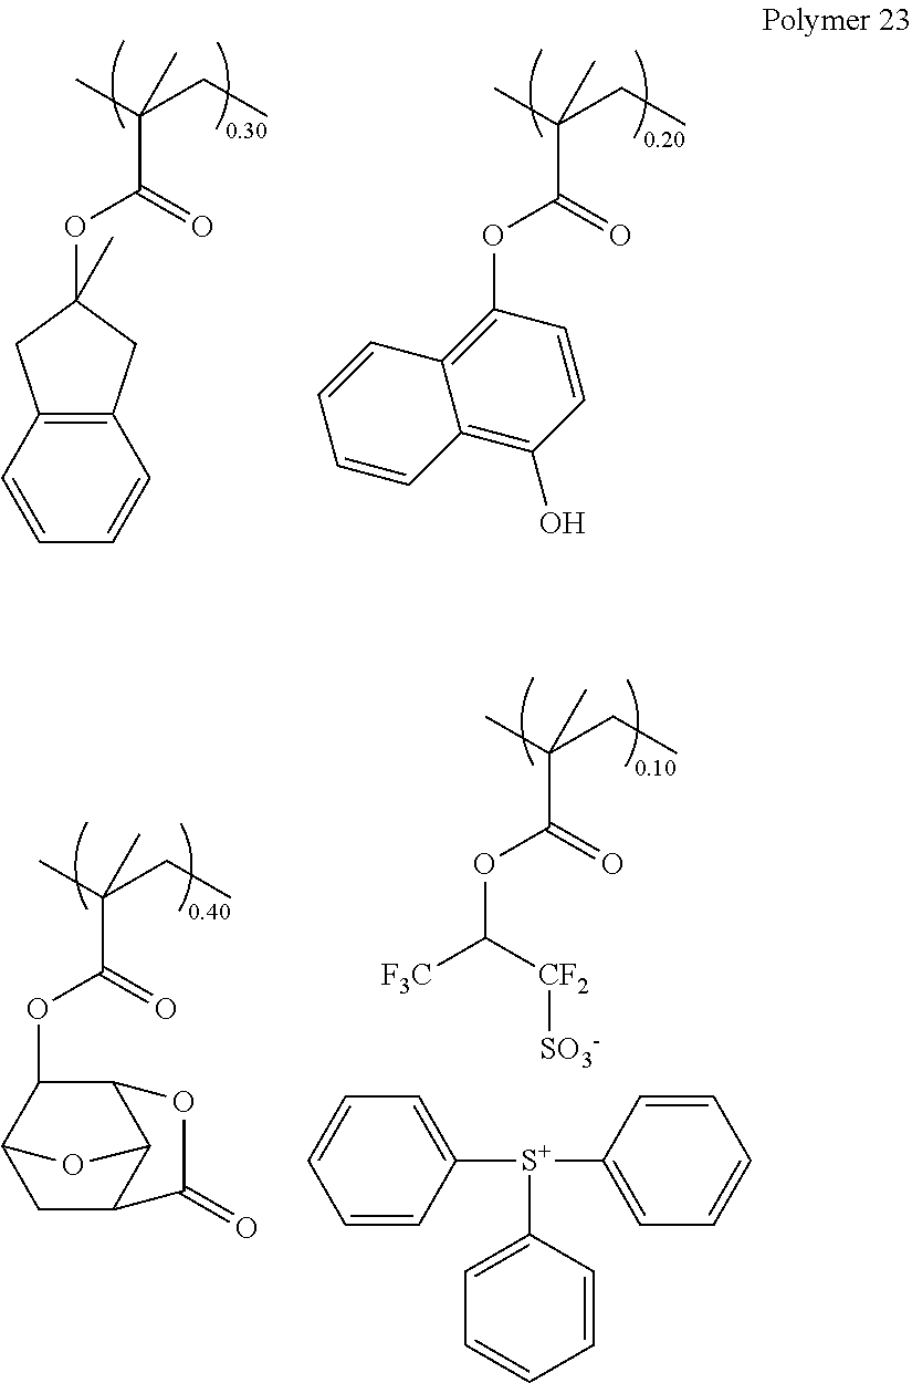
C1(OC(C(C)(CC)C)=O)C2CC3C(C1OC3=O)O2.C(OC(C(C)(CC)C)=O)([F3C])[CF2][SO3-].C1([S+](C2=CC=CC=C2)C2=CC=CC=C2)=CC=CC=C1.C12=C(C=CC=C1)CC(OC(C(C)(CC)C)=O)(C)C2.C1(OC(C(C)(CC)C)=O)=C2C(=C(O)C=C1)C=CC=C2
